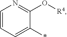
C1=CC=C(*)C(O[R4])=N1
